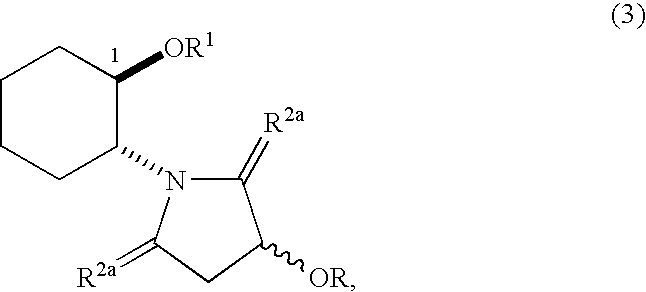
C1CCC(N2C(=[R2a])C([OR])CC2=[R2a])C([OR1])C1
